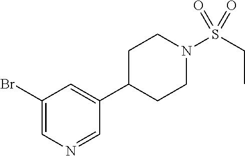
BrC1=CN=CC(C2CCN(S(CC)(=O)=O)CC2)=C1
